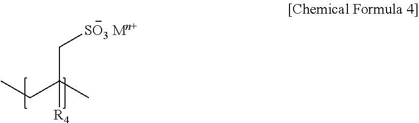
C(C(C)([R4])C[SO3 Mn+])C
